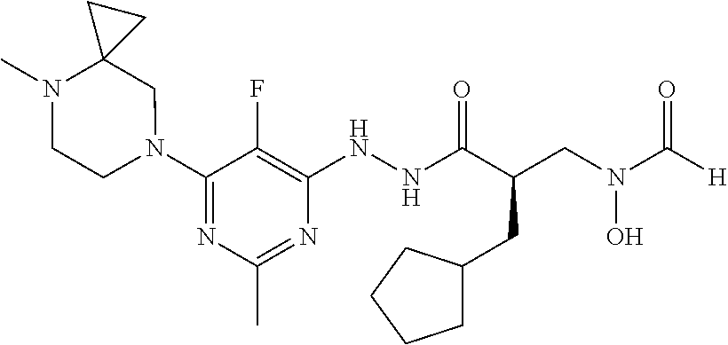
N1(C2=NC(C)=NC(NNC(C(CN(C([H])=O)O)CC3CCCC3)=O)=C2F)CC2(N(C)CC1)CC2
